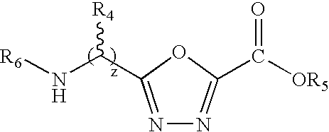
N1=C(C(N[R6])[R4])OC(C([OR5])=O)=N1
